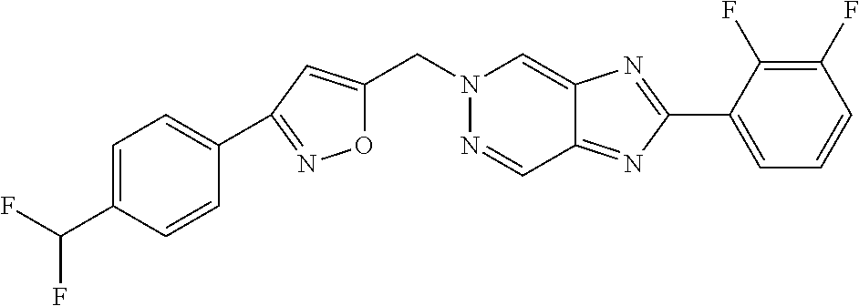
C(C1=CC=C(C2=NOC(CN3N=CC4=NC(C5=CC=CC(F)=C5F)=NC4=C3)=C2)C=C1)(F)F
